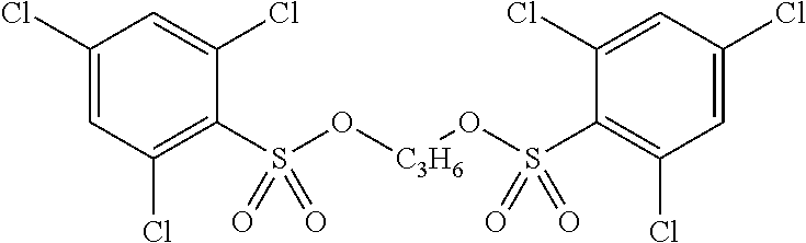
C1(Cl)=CC(Cl)=C(S(O[C3H6]OS(C2=C(Cl)C=C(Cl)C=C2Cl)(=O)=O)(=O)=O)C(Cl)=C1
